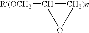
[R(OCH2]C1[CH2)n]O1
